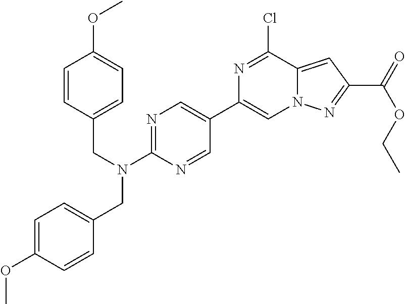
N1=C(N(CC2=CC=C(OC)C=C2)CC2=CC=C(OC)C=C2)N=CC(C2=CN3C(=CC(C(OCC)=O)=N3)C(Cl)=N2)=C1
